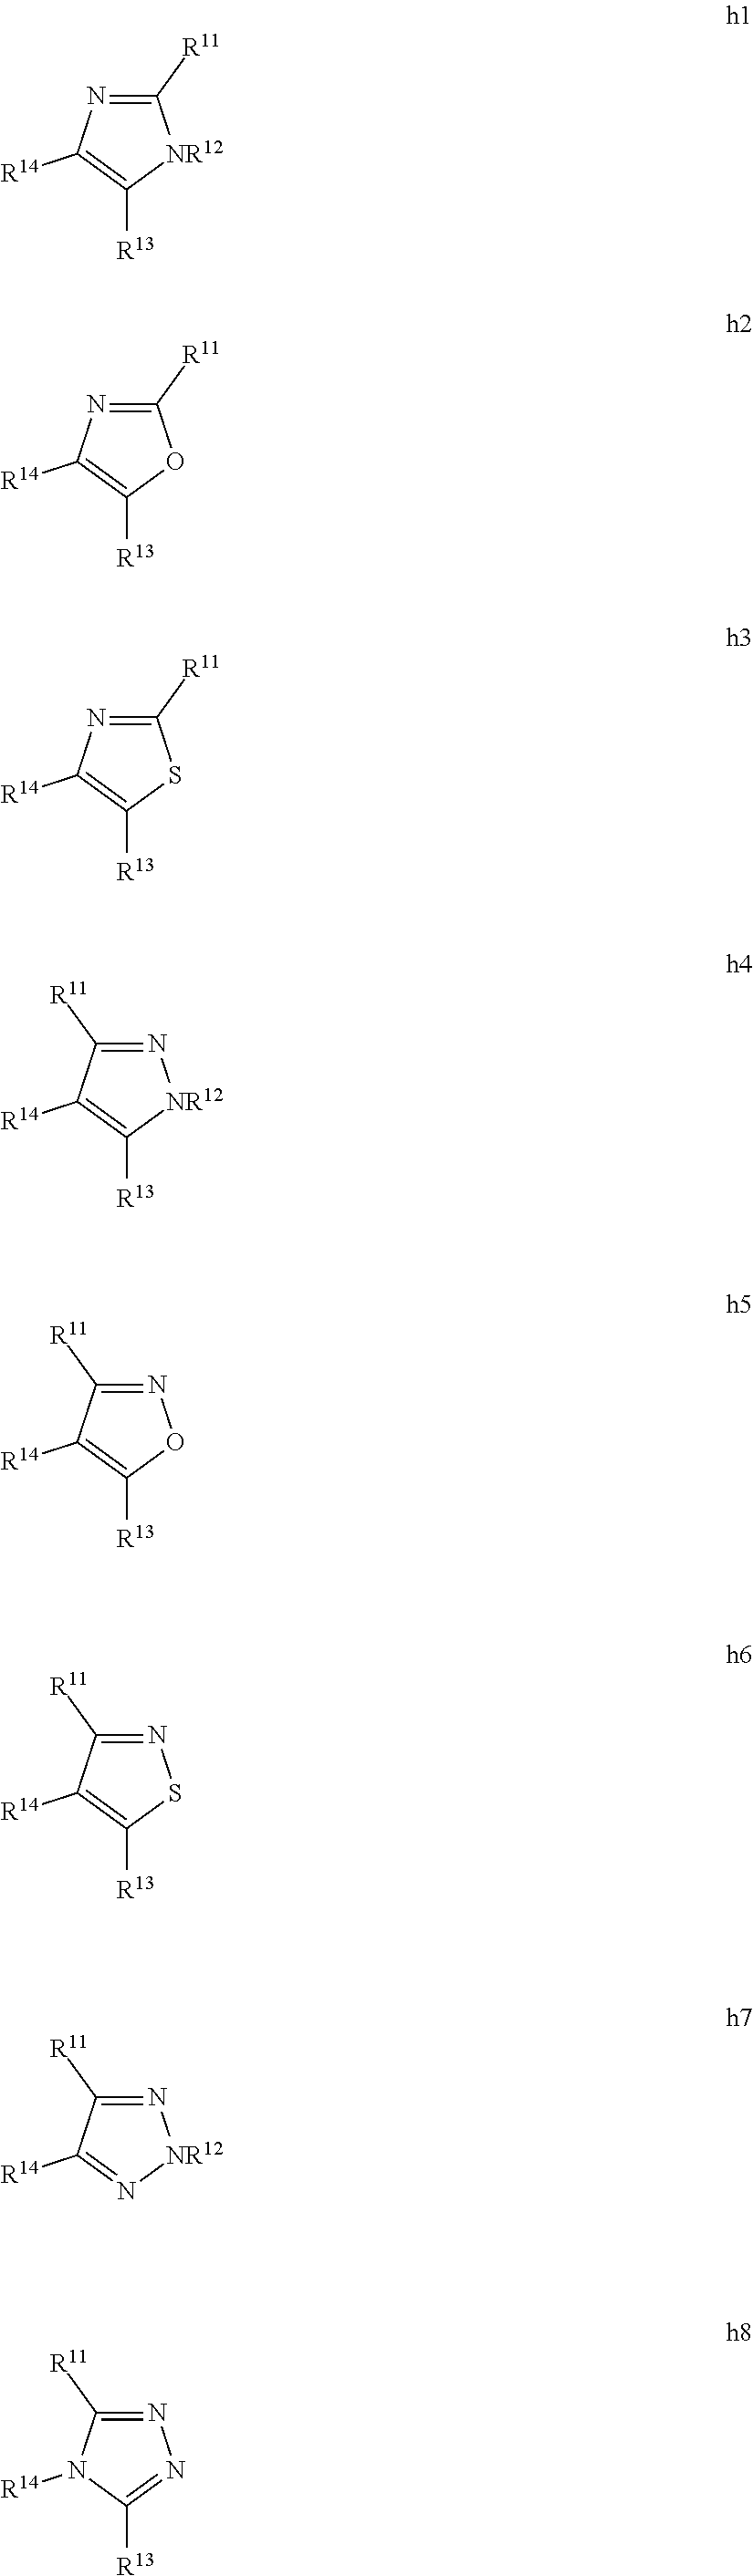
C1([R11])=NC([R14])=C([R13])[NR12]1.C1([R11])=NC([R14])=C([R13])O1.C1([R11])=NC([R14])=C([R13])S1.N1=C([R11])C([R14])=C([R13])[NR12]1.N1=C([R11])C([R14])=C([R13])O1.N1=C([R11])C([R14])=C([R13])S1.N1=C([R11])C([R14])=N[NR12]1.N1=C([R11])N([R14])C([R13])=N1
